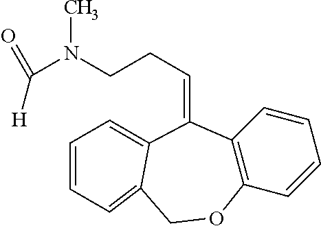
C(CCN(C(=O)[H])C)=C1C2=C(C=CC=C2)OCC2=CC=CC=C21
